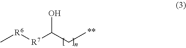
[R6]([R7]C(CC)O)C
